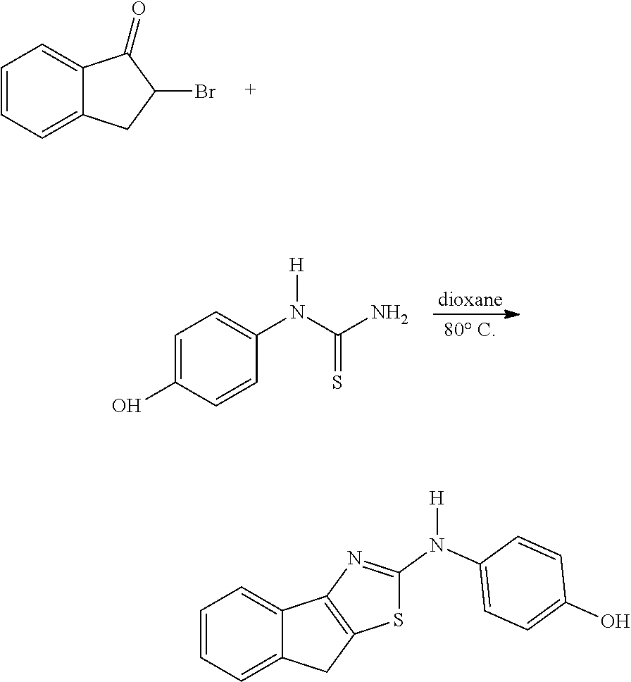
C1=CC=C2C(=C1)C(=O)C(Br)C2.C1=C(O)C=CC(N(C(N)=S)[H])=C1.C1=CC=C2C(=C1)C1=C(C2)SC(N(C2=CC=C(O)C=C2)[H])=N1
